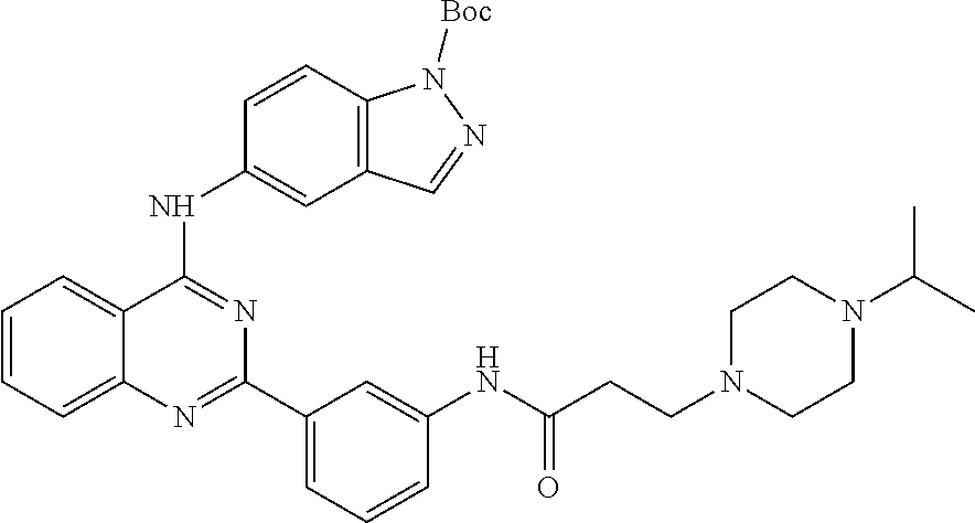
C1=CC=C2C(=C1)C(NC1=CC3=C(C=C1)N([Boc])N=C3)=NC(C1=CC=CC(NC(CCN3CCN(C(C)C)CC3)=O)=C1)=N2
